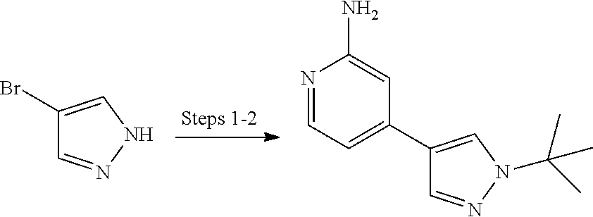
C1(Br)=CNN=C1.N1=CC=C(C2=CN(C(C)(C)C)N=C2)C=C1N
